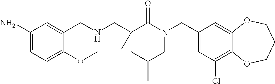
C1(CN(C(=O)C(CNCC2=CC(N)=CC=C2OC)C)CC(C)C)=CC(Cl)=C2C(=C1)OCCCO2
